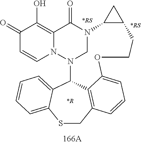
C1(=O)C=CN2C(=C1O)C(=O)N1CN2C2C3=CC=CC=C3SCC3=C2C(=CC=C3)OCCC2C1C2.[*R].[*RS].[*RS]
